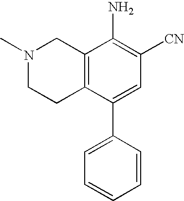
C12=C(C(C3=CC=CC=C3)=CC([CN])=C1N)CCN(C)C2
